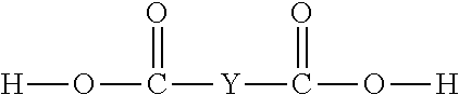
[H]OC([Y]C(O[H])=O)=O
